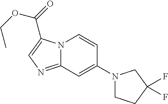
C(OCC)(=O)C1=CN=C2N1C=CC(N1CCC(F)(F)C1)=C2
